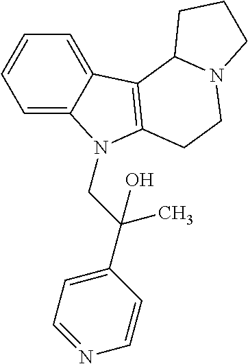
C1=C2C(=CC=C1)C1=C(CCN3C1CCC3)N2CC(C1=CC=NC=C1)(C)O
